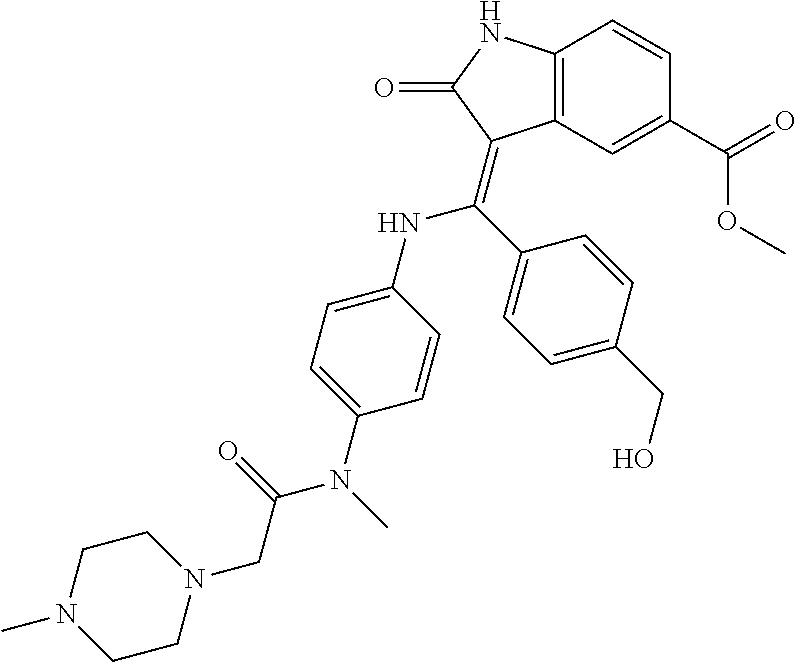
C1(C(=O)OC)=CC2=C(C=C1)NC(=O)C2=C(C1=CC=C(CO)C=C1)NC1=CC=C(N(C)C(=O)CN2CCN(C)CC2)C=C1
